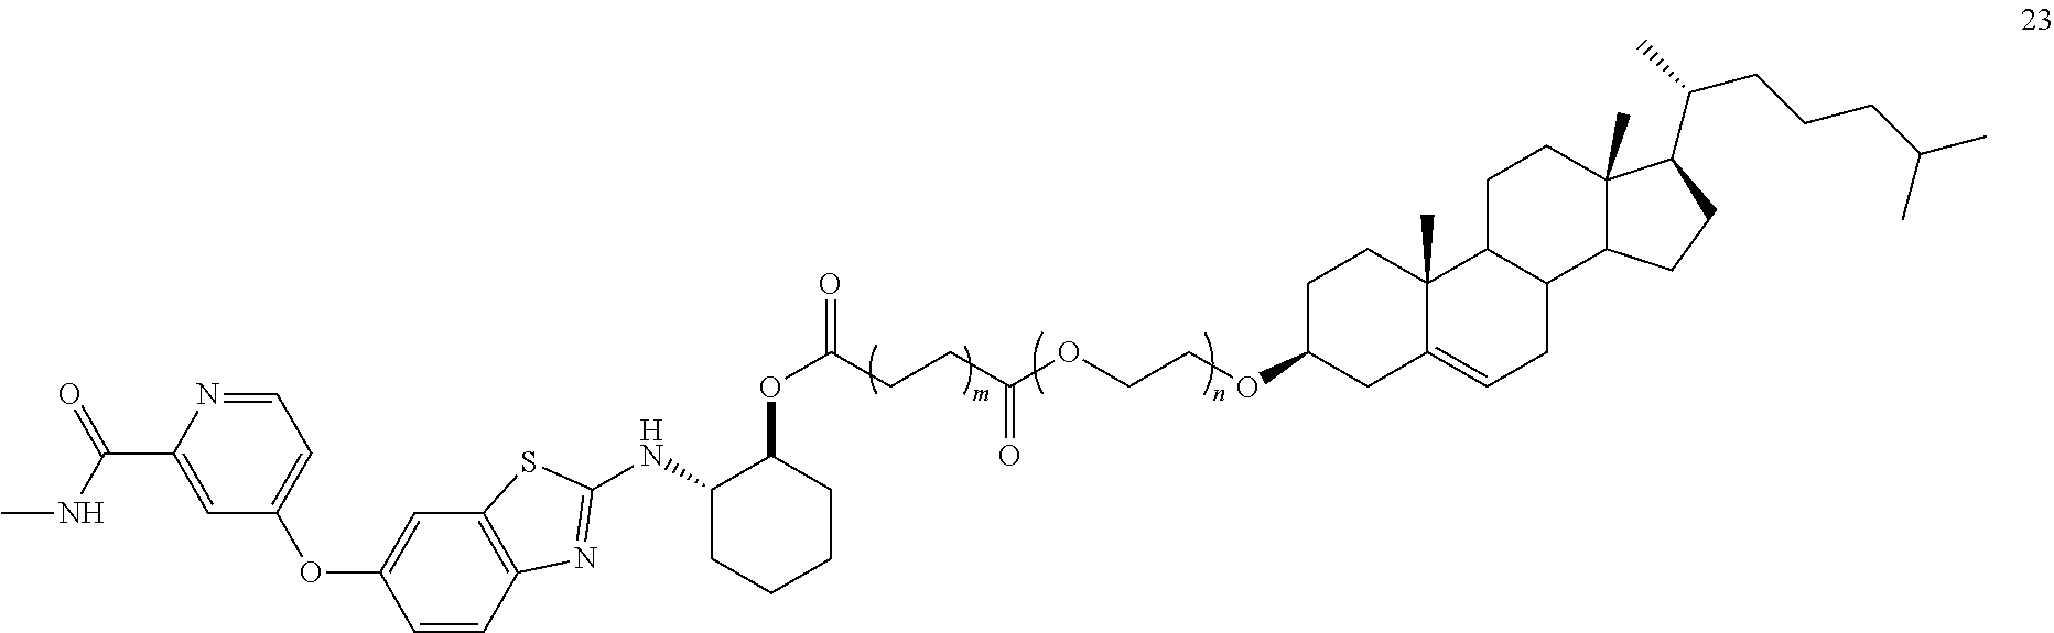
C1(C(NC)=O)=CC(OC2=CC3=C(C=C2)N=C(NC2CCCCC2OC(=O)CCC(OCCOC2CC4=CCC5C(C4(C)CC2)CCC2(C)C5CCC2C(C)CCCC(C)C)=O)S3)=CC=N1
